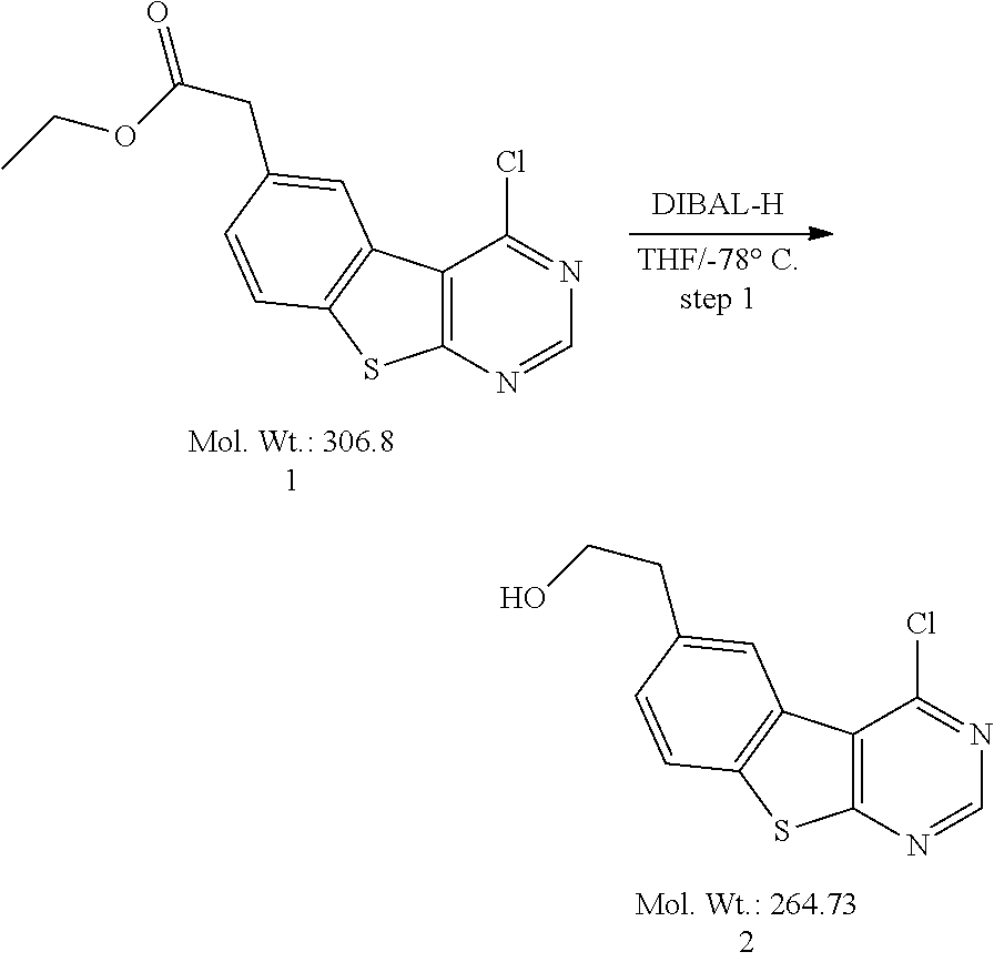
C12=C(N=CN=C1Cl)SC1=C2C=C(CCO)C=C1.C12=C(N=CN=C1Cl)SC1=C2C=C(CC(OCC)=O)C=C1
